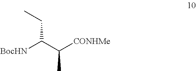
[BocHN]C(C([CONHMe])C)CC
